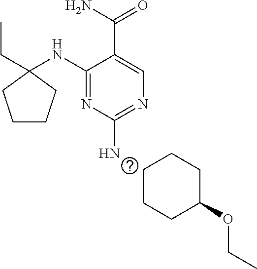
C1CCC(OCC)CC1.C1(NC2(CC)CCCC2)=NC(N)=NC=C1C(N)=O
